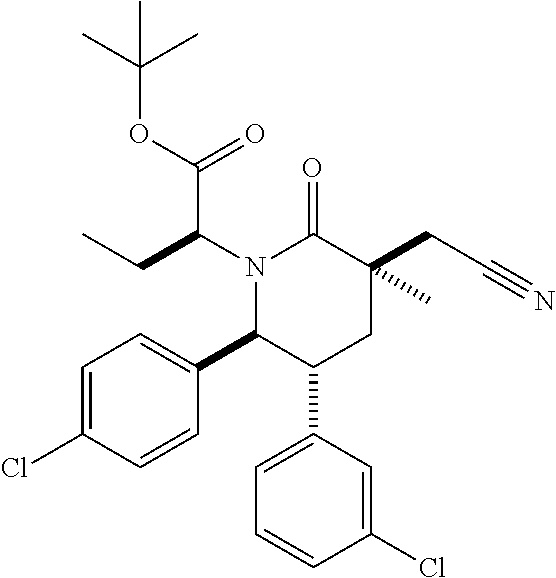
O(C(C(N1C(C2=CC=C(Cl)C=C2)C(C2=CC=CC(Cl)=C2)CC(CC#N)(C)C1=O)CC)=O)C(C)(C)C
